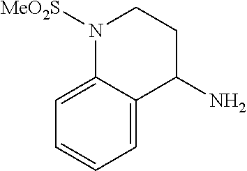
C1=C2C(=CC=C1)C(N)CCN2[MeO2S]
